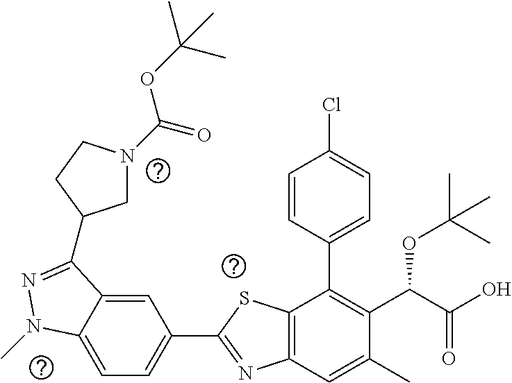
C1=C2C(=CC(C3=NC4=C(S3)C(C3=CC=C(Cl)C=C3)=C(C(C(O)=O)OC(C)(C)C)C(C)=C4)=C1)C(C1CN(C(OC(C)(C)C)=O)CC1)=NN2C
